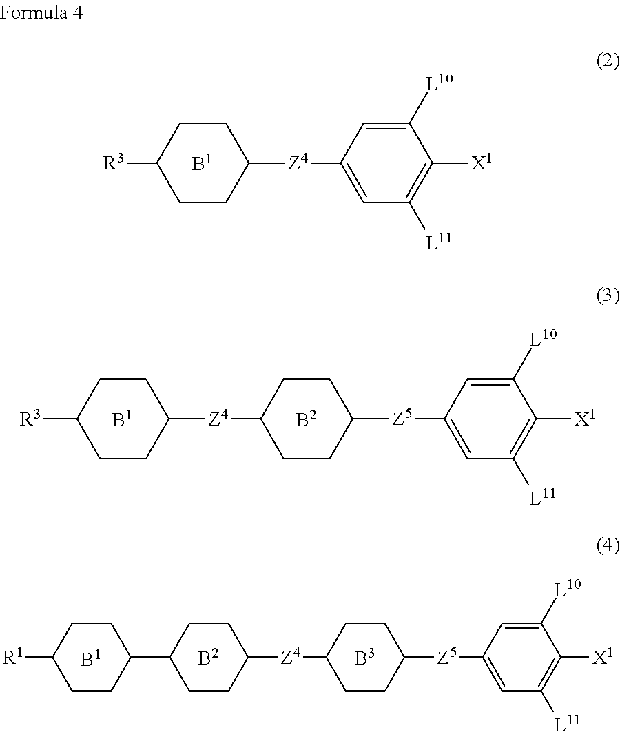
[B1].C1CC(C2CCC([Z4]C3CCC([Z5]C4=CC([L11])=C([X1])C([L10])=C4)CC3)CC2)CCC1[R1].[B2].[B3].[B1].[R3]C1CCC([Z4]C2CCC([Z5]C3=CC([L11])=C([X1])C([L10])=C3)CC2)CC1.[B2].[B1].[R3]C1CCC([Z4]C2=CC([L11])=C([X1])C([L10])=C2)CC1
